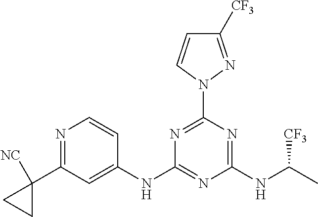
N1=C(N2C=CC([CF3])=N2)N=C(NC(C)[CF3])N=C1NC1=CC(C2([NC])CC2)=NC=C1
